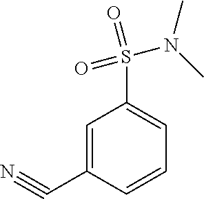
C1=C(C#N)C=CC=C1S(=O)(=O)N(C)C
